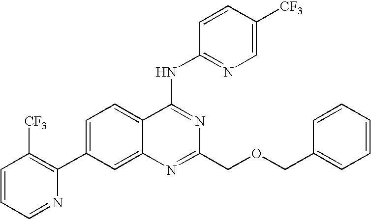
C1=CC=NC(C2=CC=C3C(=C2)N=C(COCC2=CC=CC=C2)N=C3NC2=NC=C([CF3])C=C2)=C1[CF3]
